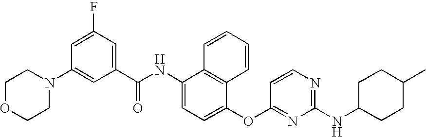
C1OCCN(C2=CC(C(NC3=CC=C(OC4=NC(NC5CCC(C)CC5)=NC=C4)C4=C3C=CC=C4)=O)=CC(F)=C2)C1
